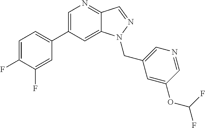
C1=C(C2=CC=C(F)C(F)=C2)C=C2C(=N1)C=NN2CC1=CN=CC(OC(F)F)=C1
